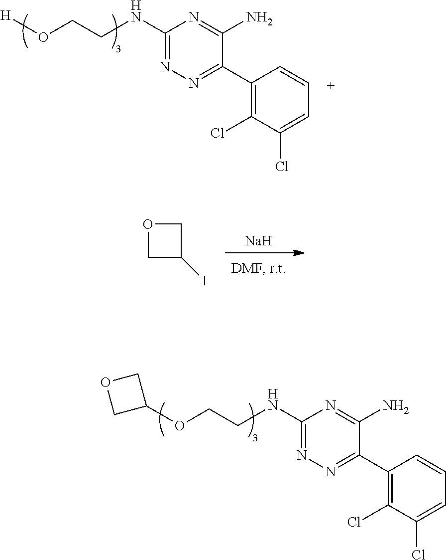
C1(NCCOC2COC2)=NN=C(C2=C(Cl)C(Cl)=CC=C2)C(N)=N1.C1(NCCO[H])=NN=C(C2=C(Cl)C(Cl)=CC=C2)C(N)=N1.[Na].C1C(I)CO1
